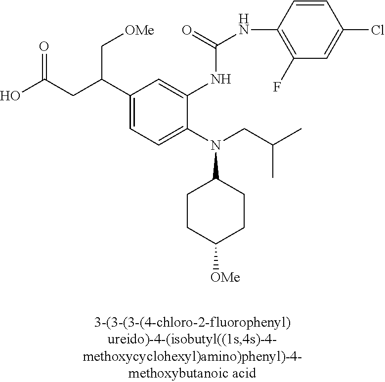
OC(CC(C1=CC=C(N(CC(C)C)C2CCC([OMe])CC2)C(NC(NC2=C(F)C=C(Cl)C=C2)=O)=C1)C[OMe])=O
